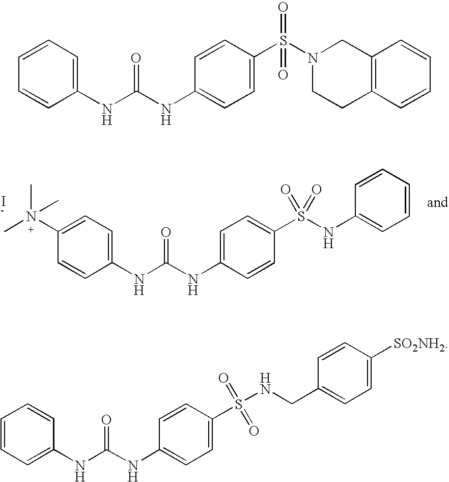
C1(N(C)(C)C)=CC=C(NC(NC2=CC=C(S(NC3=CC=CC=C3)(=O)=O)C=C2)=O)C=C1.I.C1=CC=C(NC(NC2=CC=C(S(N3CCC4=C(C3)C=CC=C4)(=O)=O)C=C2)=O)C=C1.C1=CC=C(NC(NC2=CC=C(S(=O)(=O)NCC3=CC=C([SO2NH2])C=C3)C=C2)=O)C=C1
